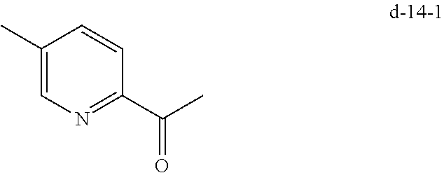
C1(C)=CN=C(C(=O)C)C=C1
